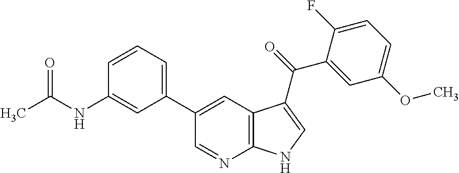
CC(NC1=CC(C2=CC3=C(N=C2)NC=C3C(=O)C2=CC(OC)=CC=C2F)=CC=C1)=O
